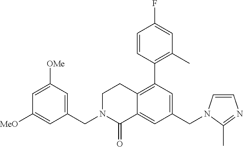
C1(CN2C=CN=C2C)=CC(C2=C(C)C=C(F)C=C2)=C2C(=C1)C(=O)N(CC1=CC([OMe])=CC([MeO])=C1)CC2
